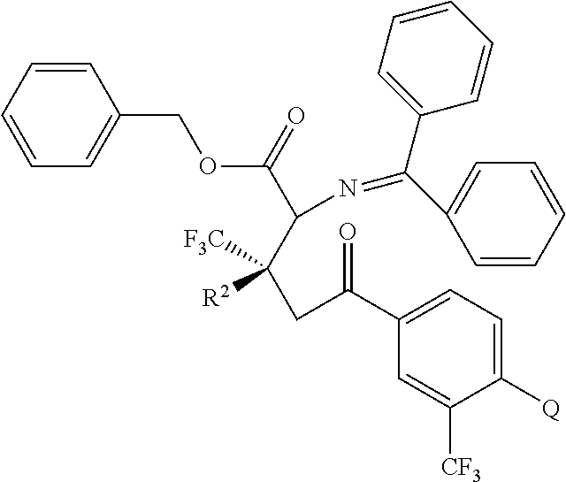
C1(COC(C(C([R2])([F3C])CC(C2=CC=C([Q])C([CF3])=C2)=O)N=C(C2=CC=CC=C2)C2=CC=CC=C2)=O)=CC=CC=C1
